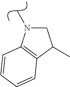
C1C(C)C2=C(N1C)C=CC=C2
